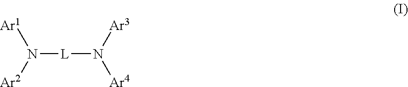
N([L]N([Ar4])[Ar3])([Ar1])[Ar2]
